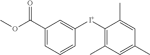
C1(C(OC)=O)=CC=CC([I+]C2=C(C)C=C(C)C=C2C)=C1
